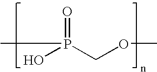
O=P(COC)(O)C
